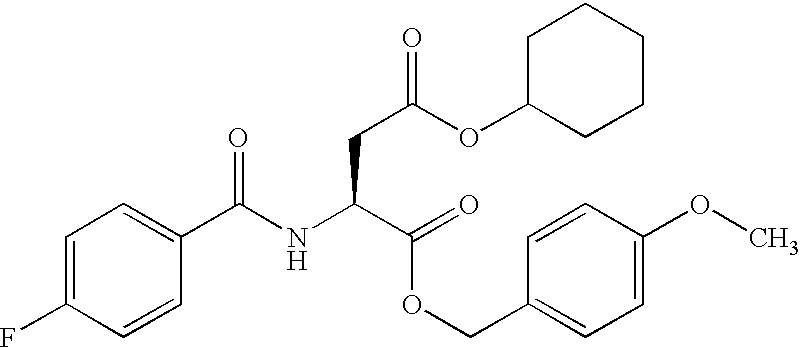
C1=C(F)C=CC(C(NC(C(OCC2=CC=C(OC)C=C2)=O)CC(OC2CCCCC2)=O)=O)=C1
